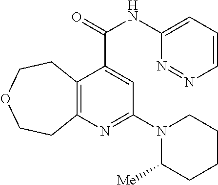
C12=C(N=C(N3C([Me])CCCC3)C=C1C(NC1=CC=CN=N1)=O)CCOCC2
